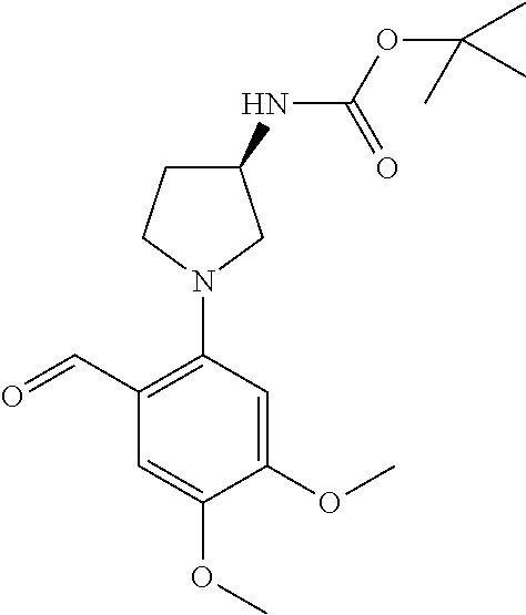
O=CC1=C(N2CC(NC(OC(C)(C)C)=O)CC2)C=C(OC)C(OC)=C1
